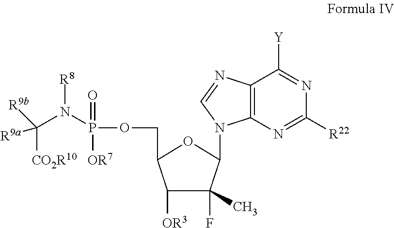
C1([OR3])C(F)(C)C(N2C3=C(N=C2)C([Y])=NC([R22])=N3)OC1COP(=O)(N([R8])C([R9b])([R9a])[CO2R10])[OR7]
